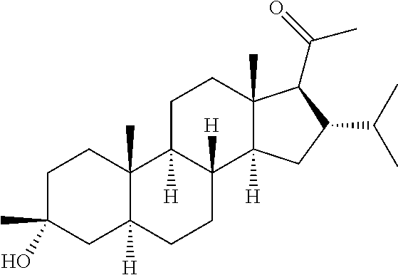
C1C(C)(O)CC2([H])C(C)(C1)C1([H])C([H])(CC2)C2([H])C(C)(CC1)C(C(=O)C)C(C(C)C)C2
